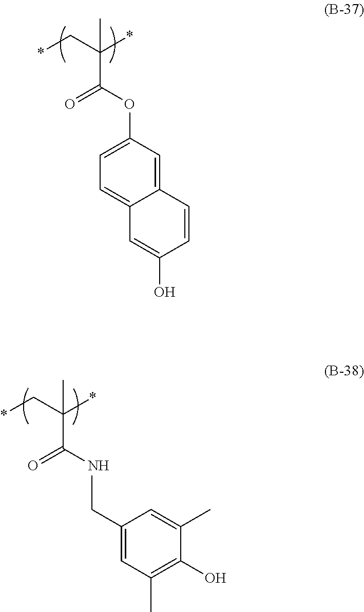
*CC(*)(C)C(=O)OC1=CC=C2C(=C1)C=CC(O)=C2.*CC(*)(C)C(=O)N.CCC1=CC(C)=C(O)C(C)=C1
